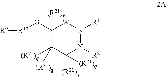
C1([G][R10][R9])([(R21)v])C([(R21)q])([(R21)q])C([(R21)q])([(R21)q])N([R2])N([R1])[W]1
